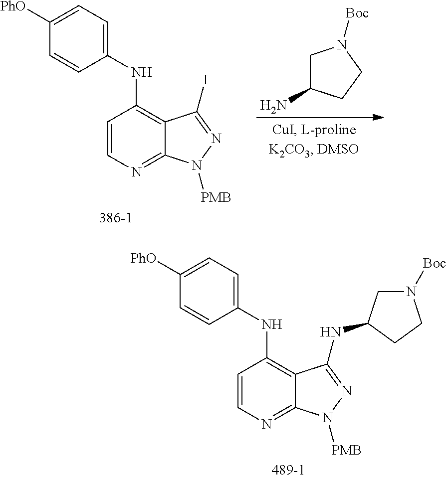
C1=CN=C2C(=C1NC1=CC=C([PhO])C=C1)C(I)=NN2[PMB].C1C(N)CCN1[Boc].C1=CN=C2C(=C1NC1=CC=C([PhO])C=C1)C(NC1CN([Boc])CC1)=NN2[PMB]
